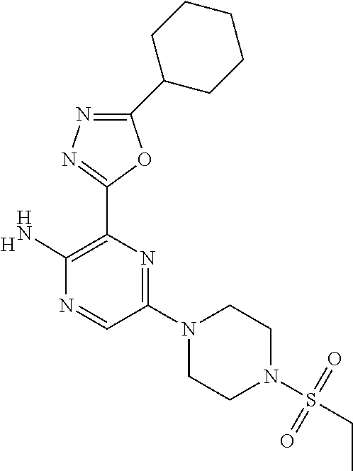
C1(C2CCCCC2)=NN=C(C2=C(N)N=CC(N3CCN(S(CC)(=O)=O)CC3)=N2)O1.[H]
